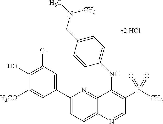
C1(C2=CC(Cl)=C(O)C([H3CO])=C2)=CC=C2C(=N1)C(NC1=CC=C(CN(C)C)C=C1)=C(S(=O)(C)=O)C=N2
